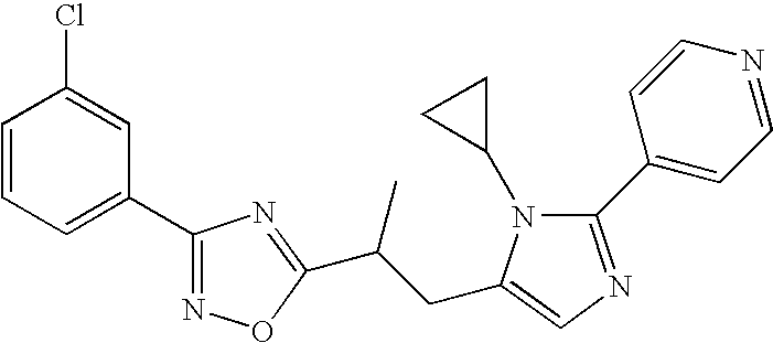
C1=CC=C(C2=NOC(C(CC3=CN=C(C4=CC=NC=C4)N3C3CC3)C)=N2)C=C1Cl
